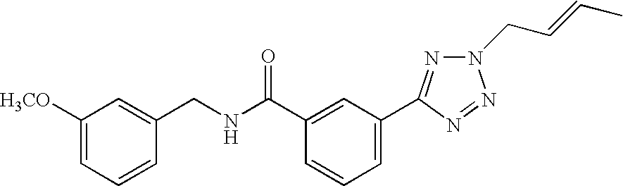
C1=C([H3CO])C=C(CNC(C2=CC(C3=NN(CC=CC)N=N3)=CC=C2)=O)C=C1
